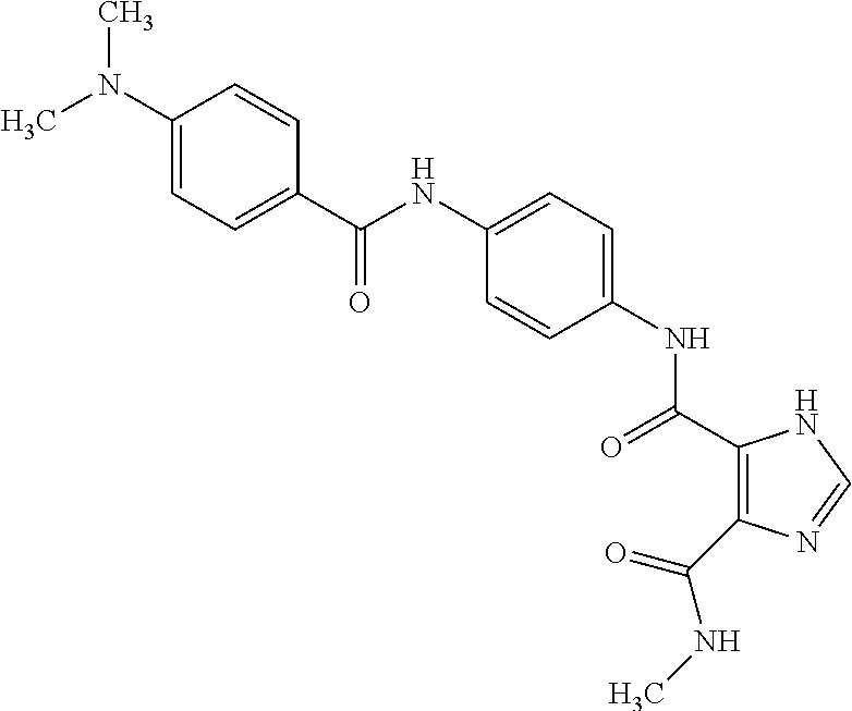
C1(C(NC2=CC=C(NC(=O)C3=C(C(NC)=O)N=CN3)C=C2)=O)=CC=C(N(C)C)C=C1
